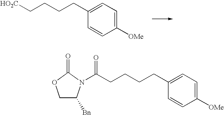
C1(CCCC[HO2C])=CC=C([OMe])C=C1.C1(CCCCC(N2C([Bn])COC2=O)=O)=CC=C([OMe])C=C1
